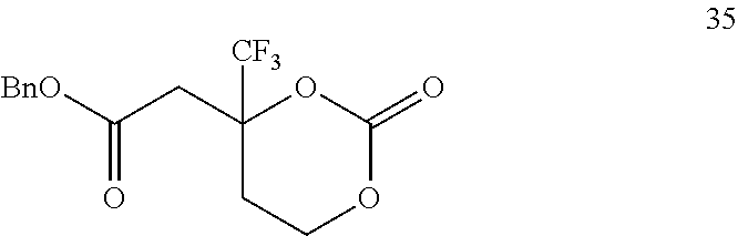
[BnO]C(CC1([CF3])CCOC(=O)O1)=O
